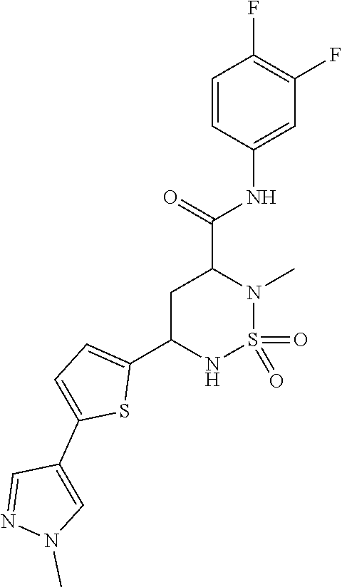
C1C(C2=CC=C(C3=CN(C)N=C3)S2)NS(=O)(=O)N(C)C1C(=O)NC1=CC(F)=C(F)C=C1
